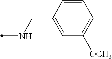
C1=CC(CNC)=CC([OCH3])=C1
